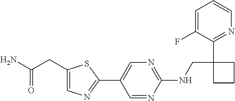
C1(NCC2(C3=NC=CC=C3F)CCC2)=NC=C(C2=NC=C(CC(N)=O)S2)C=N1
